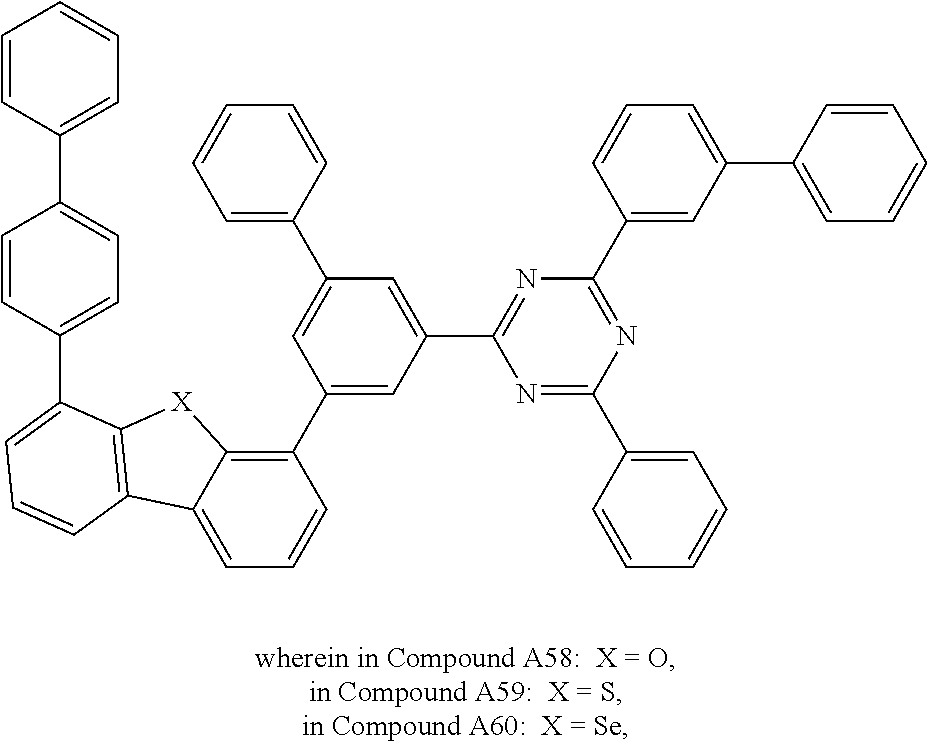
C1=C2C(=C(C3=CC(C4=NC(C5=CC(C6=CC=CC=C6)=CC=C5)=NC(C5=CC=CC=C5)=N4)=CC(C4=CC=CC=C4)=C3)C=C1)[X]C1=C2C=CC=C1C1=CC=C(C2=CC=CC=C2)C=C1
